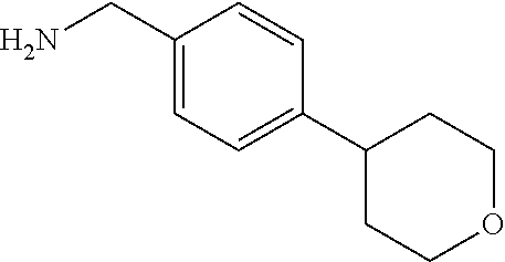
C(C1=CC=C(C2CCOCC2)C=C1)N
